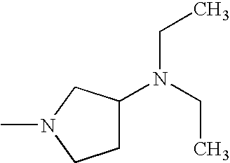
C1C(N(CC)CC)CN(C)C1
